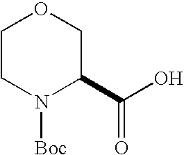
C1CN([Boc])C(C(O)=O)CO1
